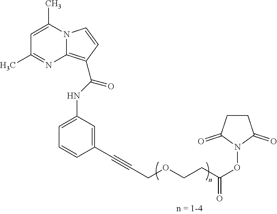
N12C(=C(C(NC3=CC=CC(C#CCOCCC(ON4C(=O)CCC4=O)=O)=C3)=O)C=C1)N=C(C)C=C2C
